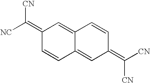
[NC]C(=C1C=CC2=CC(=C([CN])[CN])C=CC2=C1)[CN]
